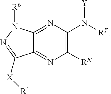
C1([RN])=C(N([RY])[Y])N=C2C(=N1)C([X][R1])=NN2[R6]
